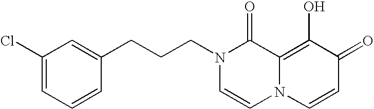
N1(CCCC2=CC(Cl)=CC=C2)C=CN2C(=C(O)C(=O)C=C2)C1=O
